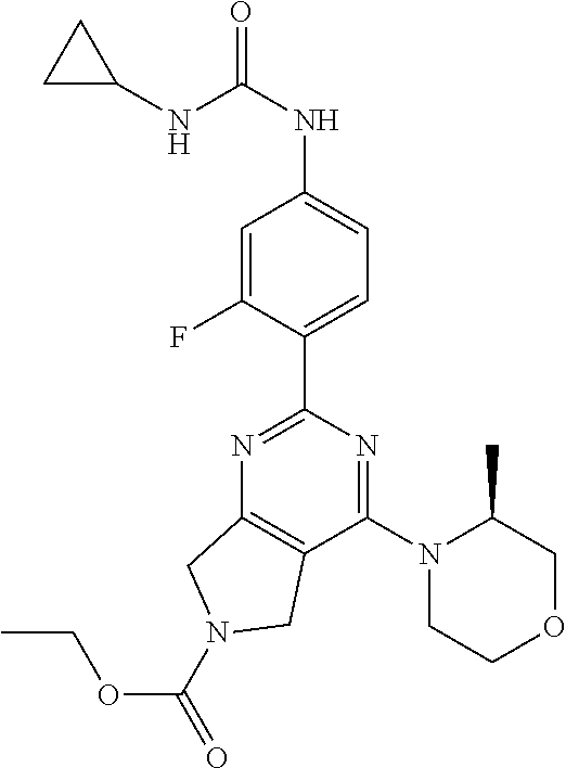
C1(NC(NC2=CC=C(C3=NC4=C(C(N5CCOCC5C)=N3)CN(C(OCC)=O)C4)C(F)=C2)=O)CC1
